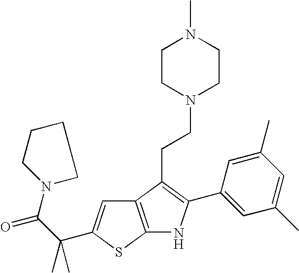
C12=C(SC(C(C(=O)N3CCCC3)(C)C)=C1)NC(C1=CC(C)=CC(C)=C1)=C2CCN1CCN(C)CC1
